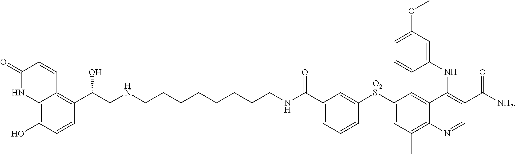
N(CCCCCCCCNC(C1=CC=CC([O2S]C2=CC(C)=C3C(=C2)C(NC2=CC(OC)=CC=C2)=C(C([NH2])=O)C=N3)=C1)=O)CC(C1=C2C(=C(O)C=C1)NC(=O)C=C2)O
